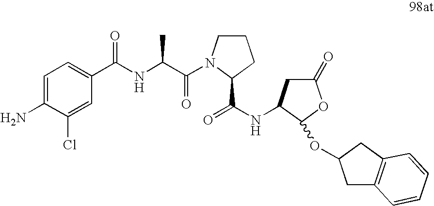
C1=C(N)C(Cl)=CC(C(NC(C(=O)N2CCCC2C(NC2CC(=O)OC2OC2CC3=C(C2)C=CC=C3)=O)C)=O)=C1
